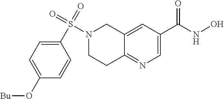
C12=NC=C(C(NO)=O)C=C1CN(S(=O)(=O)C1=CC=C(O[Bu])C=C1)CC2
